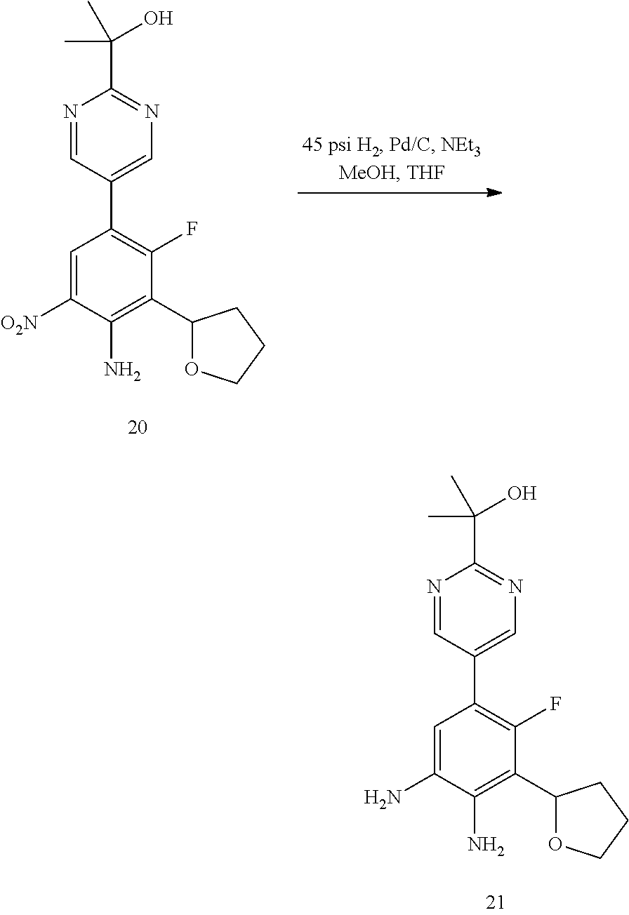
N1=CC(C2=C(F)C(C3OCCC3)=C(N)C([O2N])=C2)=CN=C1C(C)(C)O.N1=CC(C2=C(F)C(C3OCCC3)=C(N)C(N)=C2)=CN=C1C(C)(C)O
